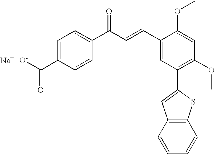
C1=C(C([O-])=O)C=CC(C(C=CC2=CC(C3=CC4=C(S3)C=CC=C4)=C(OC)C=C2OC)=O)=C1.[Na]
